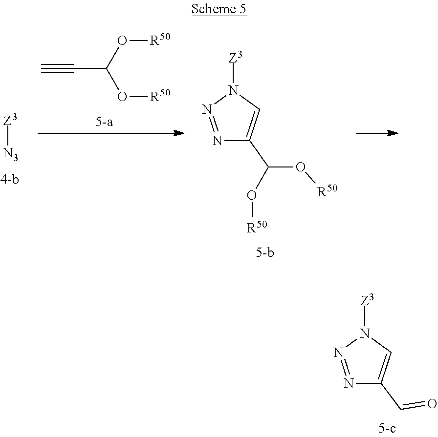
N1=NC(C=O)=CN1[Z3].C(C#C)(O[R50])O[R50].N1=NC(C(O[R50])O[R50])=CN1[Z3].[Z3][N3]
